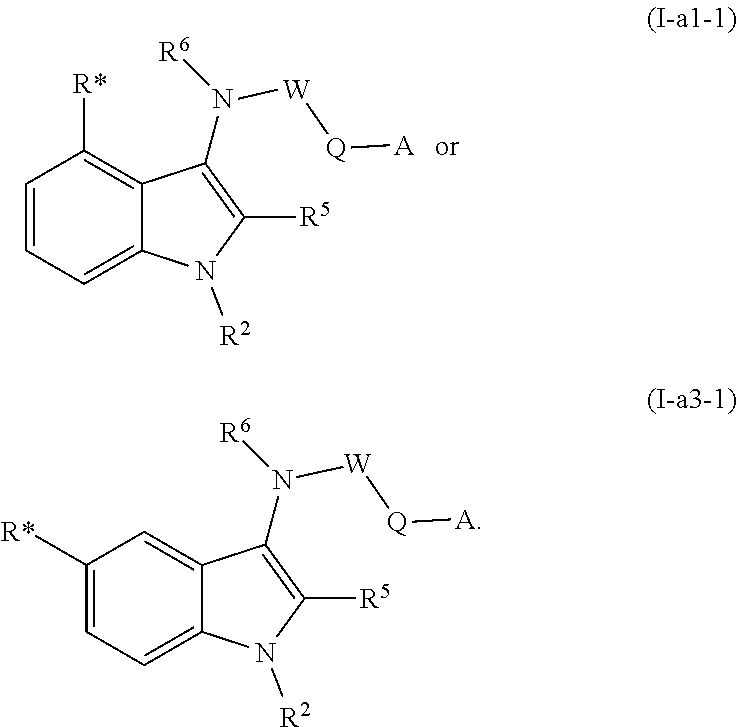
C1=CC=C2C(=C1[R*])C(N([W][Q][A])[R6])=C([R5])N2[R2].C1([R*])=CC=C2C(=C1)C(N([W][Q][A])[R6])=C([R5])N2[R2]
